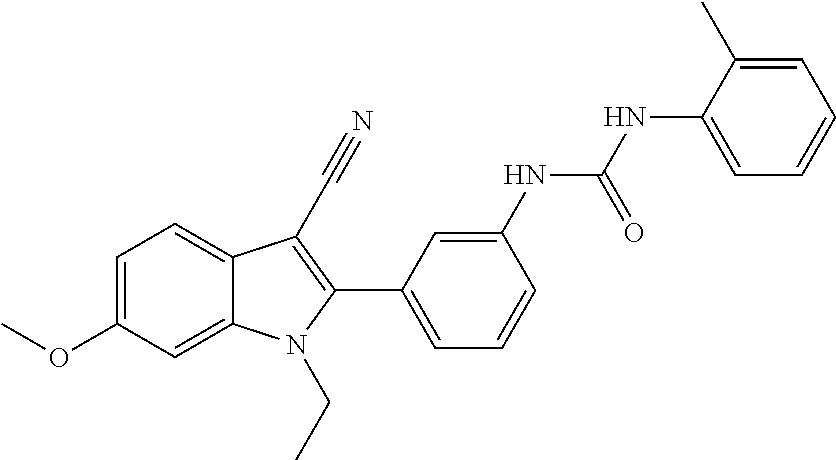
C1=C(OC)C=C2C(=C1)C(C#N)=C(C1=CC=CC(NC(NC3=CC=CC=C3C)=O)=C1)N2CC
